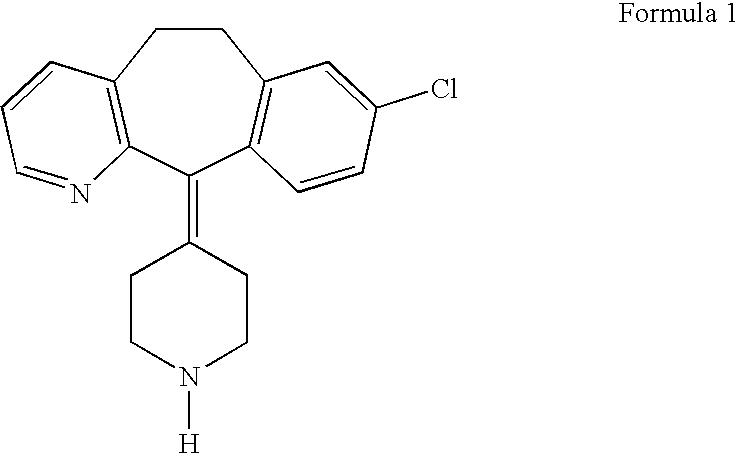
C1CC2=C(C(=C3CCN([H])CC3)C3=C1C=C(Cl)C=C3)N=CC=C2
